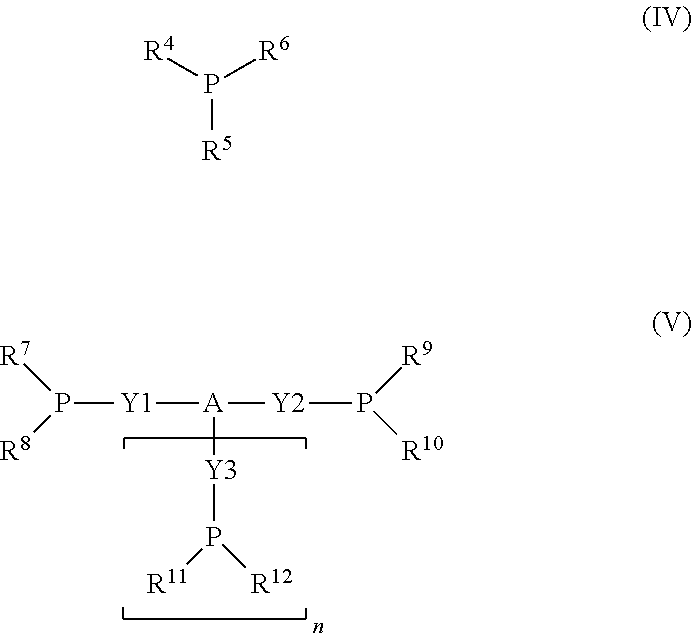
P([Y1][A]([Y2]P([R9])[R10])[Y3]P([R11])[R12])([R7])[R8].P([R5])([R4])[R6]
